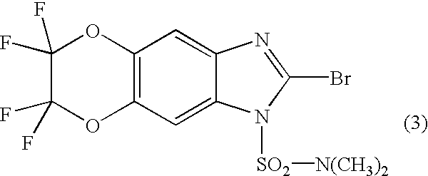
C1(F)(F)C(F)(F)OC2=C(O1)C=C1C(=C2)N([SO2][N(CH3)2])C(Br)=N1
